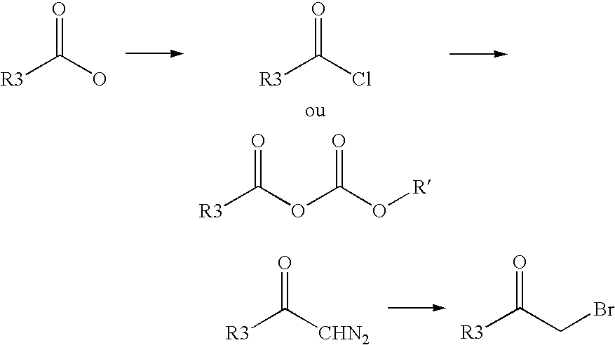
[R3]C(O)=O.[R3]C(Cl)=O.[R3]C(OC(O[R])=O)=O.[R3]C([CHN2])=O.[R3]C(CBr)=O
